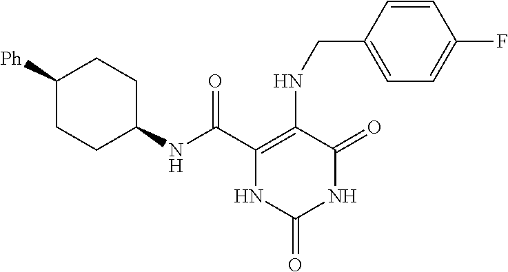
C1(NC(C2=C(NCC3=CC=C(F)C=C3)C(=O)NC(=O)N2)=O)CCC([Ph])CC1
